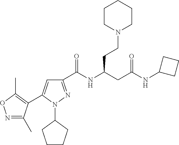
C1(C(NC(CC(NC2CCC2)=O)CCN2CCCCC2)=O)=NN(C2CCCC2)C(C2=C(C)ON=C2C)=C1
